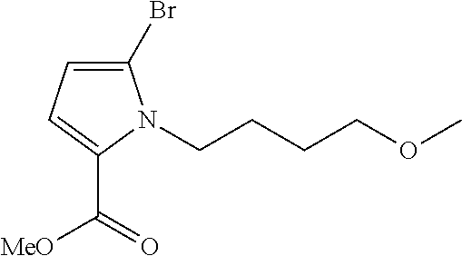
C1(Br)=CC=C(C(=O)[MeO])N1CCCCOC
